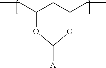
C1(CC)OC([A])OC(CC)C1
